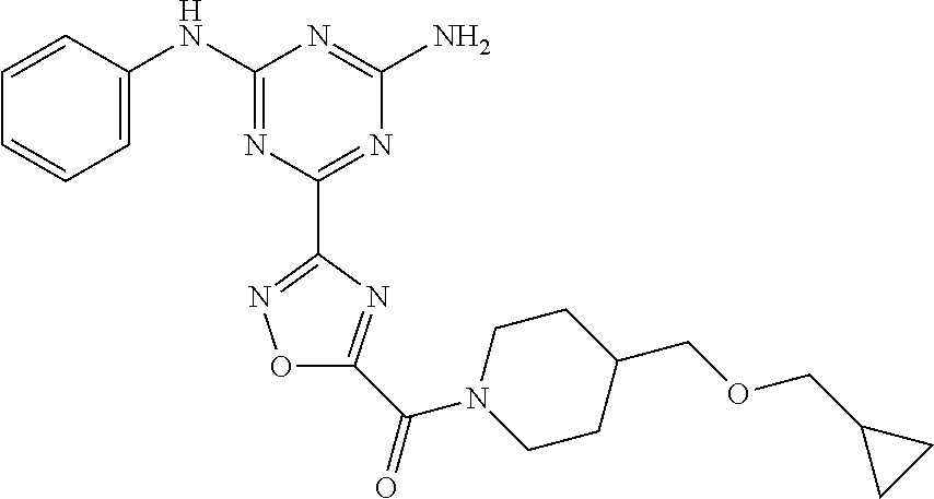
C1=CC(NC2=NC(C3=NOC(C(N4CCC(COCC5CC5)CC4)=O)=N3)=NC(N)=N2)=CC=C1
